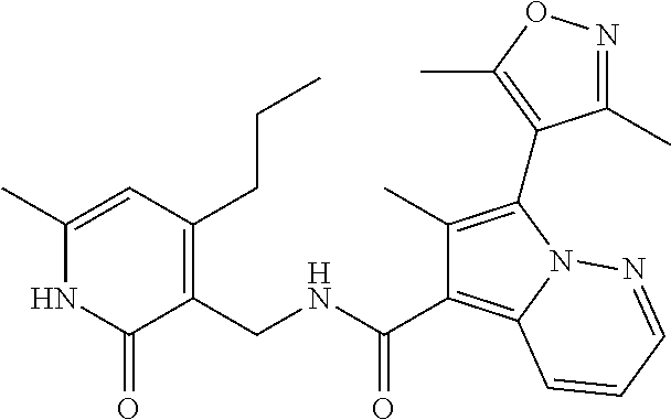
C1(C)=CC(CCC)=C(CNC(C2=C3N(C(C4=C(C)ON=C4C)=C2C)N=CC=C3)=O)C(=O)N1
